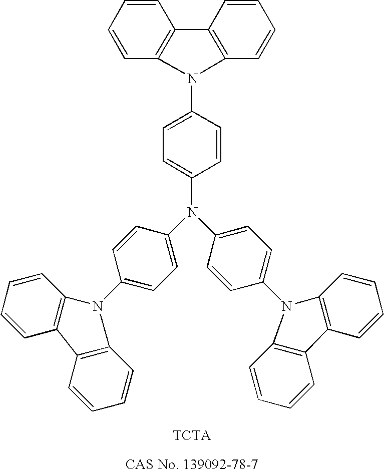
C1=CC2=C(C=C1)C1=C(C=CC=C1)N2C1=CC=C(N(C2=CC=C(N3C4=C(C=CC=C4)C4=C3C=CC=C4)C=C2)C2=CC=C(N3C4=C(C5=C3C=CC=C5)C=CC=C4)C=C2)C=C1
